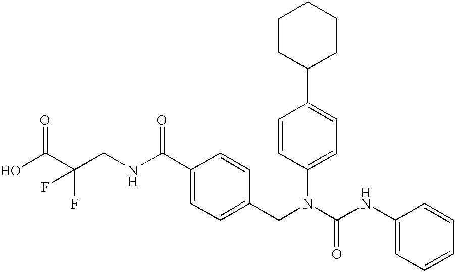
OC(C(CNC(C1=CC=C(CN(C(NC2=CC=CC=C2)=O)C2=CC=C(C3CCCCC3)C=C2)C=C1)=O)(F)F)=O
